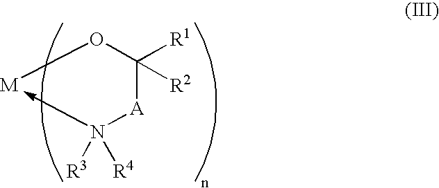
O1C([R2])([R1])[A]N([R3])([R4])->[M]1
